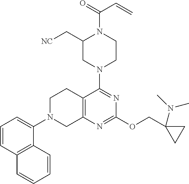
C1=CC2=C(C(N3CC4=C(CC3)C(N3CCN(C(=O)C=C)C(C[NC])C3)=NC(OCC3(N(C)C)CC3)=N4)=C1)C=CC=C2
